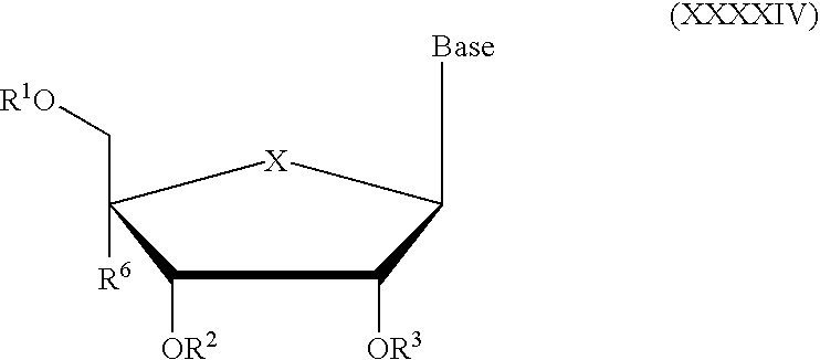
C(C1([R6])[X]C([Base])C([OR3])C1[OR2])[R1O]
